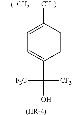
CCC(C1=CC=C(C([CF3])([F3C])O)C=C1)C.[(HR-4)]
